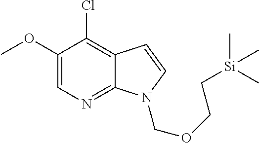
C1(OC)=CN=C2C(=C1Cl)C=CN2COCC[Si](C)(C)C
